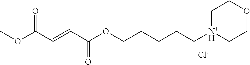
C1[N+H](CCCCCOC(C=CC(OC)=O)=O)CCOC1.[Cl-]
